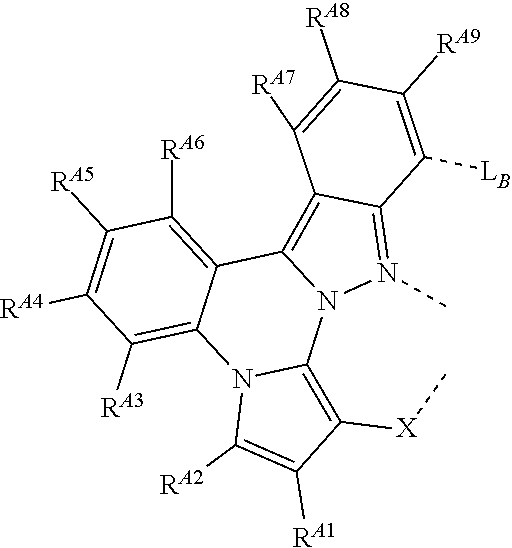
C1([RA5])=C([RA4])C([RA3])=C2C(=C1[RA6])C1=C3C(=N(C)N1C1=C([X]C)C([RA1])=C([RA2])N21)C([LB])=C([RA9])C([RA8])=C3[RA7]
